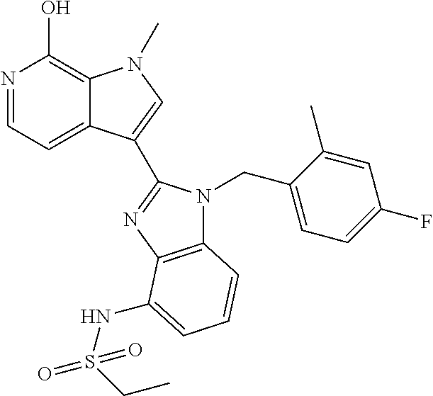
N1=CC=C2C(=C1O)N(C)C=C2C1=NC2=C(N1CC1=CC=C(F)C=C1C)C=CC=C2NS(CC)(=O)=O
